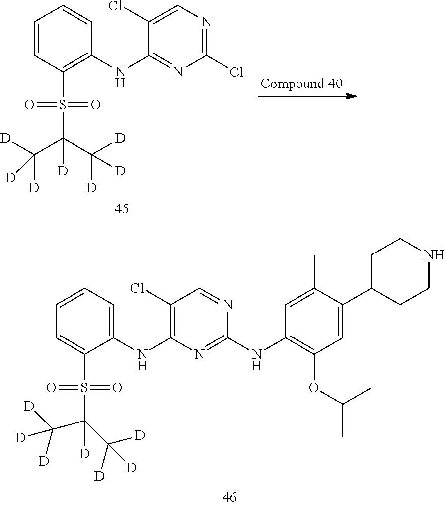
ClC1=NC=C(Cl)C(NC2=C(S(C([D])(C([D])([D])[D])C([D])([D])[D])(=O)=O)C=CC=C2)=N1.C1=C(C)C(C2CCNCC2)=CC(OC(C)C)=C1NC1=NC(NC2=CC=CC=C2S(C([D])(C([D])([D])[D])C([D])([D])[D])(=O)=O)=C(Cl)C=N1
